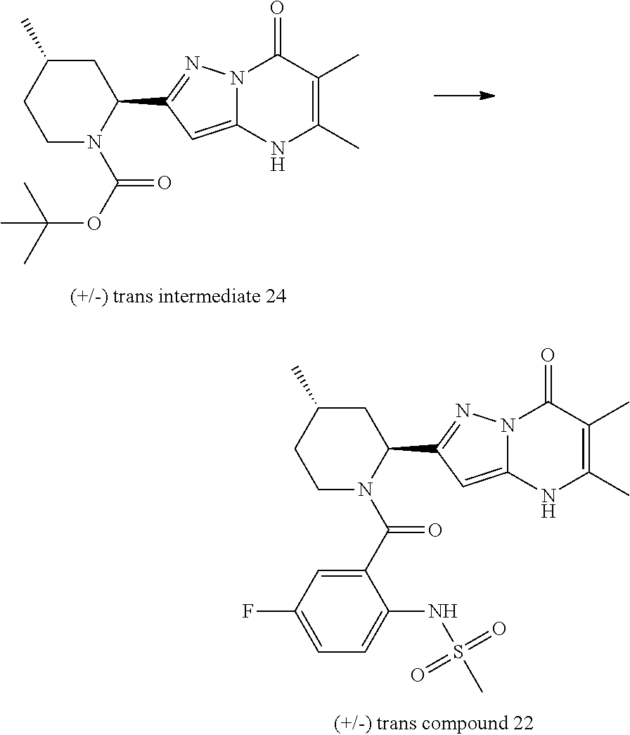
C1CN(C(OC(C)(C)C)=O)C(C2=NN3C(=C2)NC(C)=C(C)C3=O)CC1C.C1CN(C(C2=CC(F)=CC=C2NS(C)(=O)=O)=O)C(C2=NN3C(=C2)NC(C)=C(C)C3=O)CC1C
